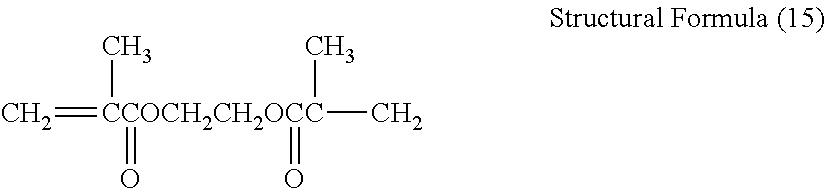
C=[CCOCH2CH2OCC](C)(C)(=O)(C)=O
